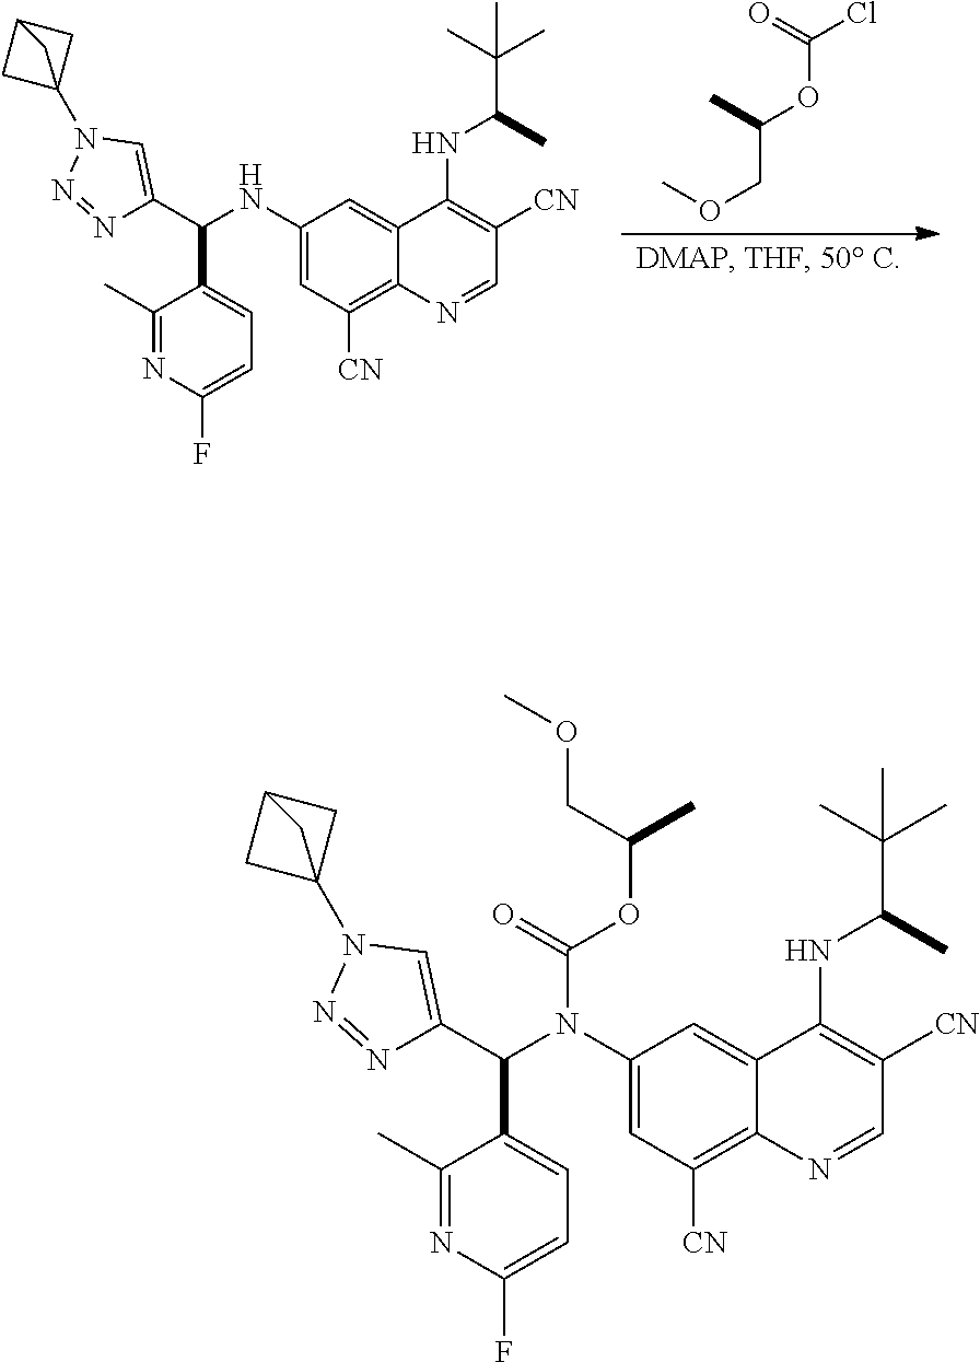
C1(N(C(C2=CC=C(F)N=C2C)C2=CN(C34CC(C3)C4)N=N2)C(OC(C)COC)=O)=CC([CN])=C2C(=C1)C(NC(C(C)(C)C)C)=C([CN])C=N2.COCC(C)OC(Cl)=O.C1(NC(C2=CC=C(F)N=C2C)C2=CN(C34CC(C3)C4)N=N2)=CC([CN])=C2C(=C1)C(NC(C(C)(C)C)C)=C([CN])C=N2
